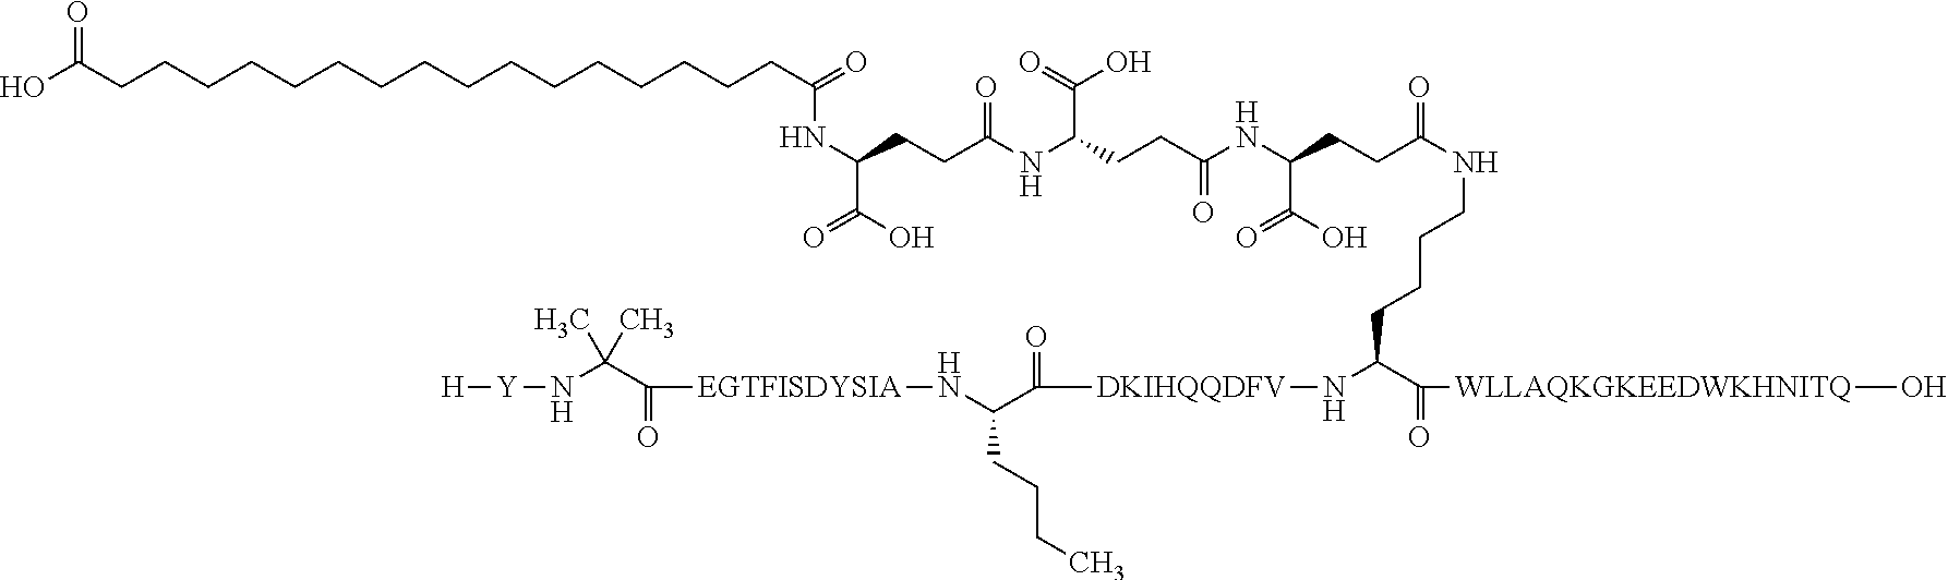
OC(CCCCCCCCCCCCCCCCC(=O)NC(C(O)=O)CCC(NC(CCC(NC(CCC(NCCCCC(N[DKIHQQDFV]C(C(CCCC)N[EGTFISDYSIA]C(C(N[Y][H])(C)C)=O)=O)C(=O)[WLLAQKGKEEDWKHNITQ]O)=O)C(=O)O)=O)C(=O)O)=O)=O
